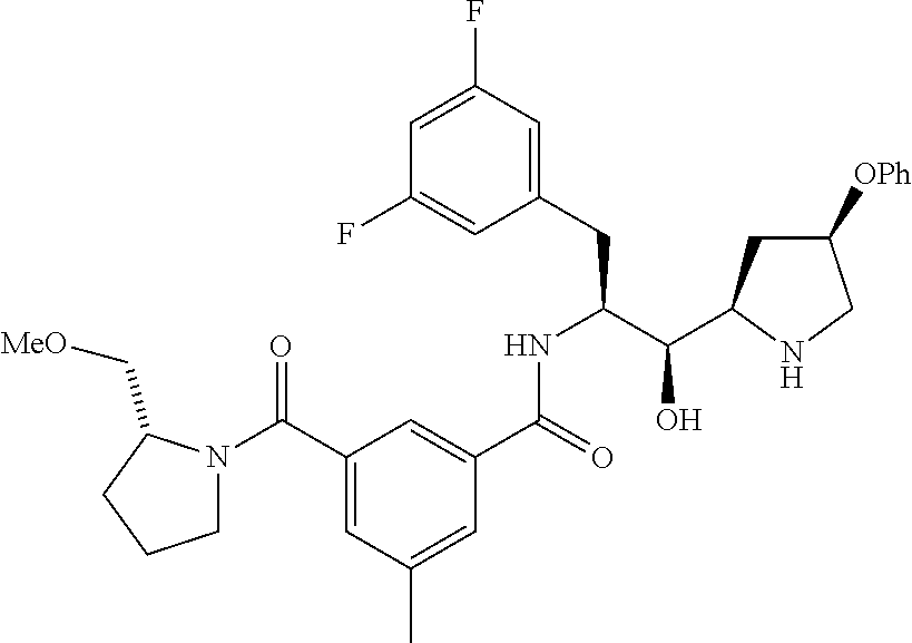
C1(CC(C(C2CC([OPh])CN2)O)NC(C2=CC(C(N3CCCC3C[MeO])=O)=CC(C)=C2)=O)=CC(F)=CC(F)=C1
